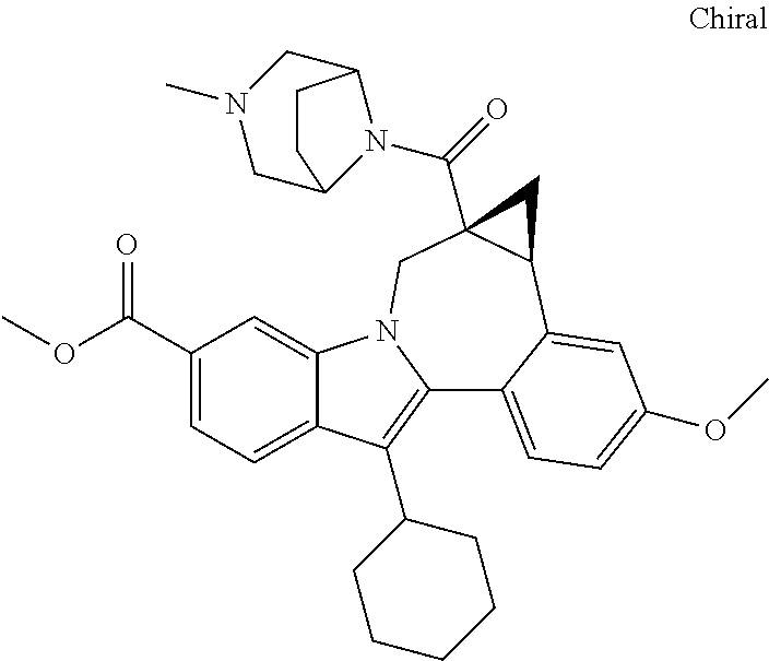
C1(C(OC)=O)=CC=C2C(=C1)N1C(=C2C2CCCCC2)C2=CC=C(OC)C=C2C2C(C(=O)N3C4CN(C)CC3CC4)(C1)C2
